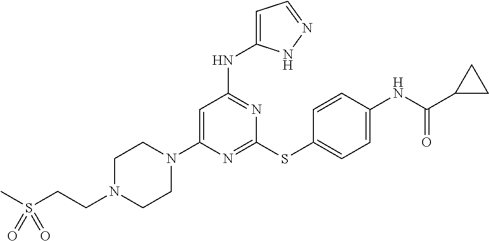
N1=C(SC2=CC=C(NC(C3CC3)=O)C=C2)N=C(NC2=CC=NN2)C=C1N1CCN(CCS(C)(=O)=O)CC1
